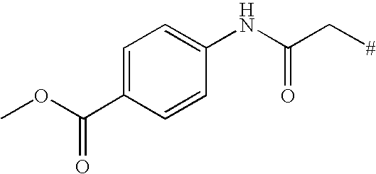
C1=C(C(OC)=O)C=CC(NC(C[#])=O)=C1
